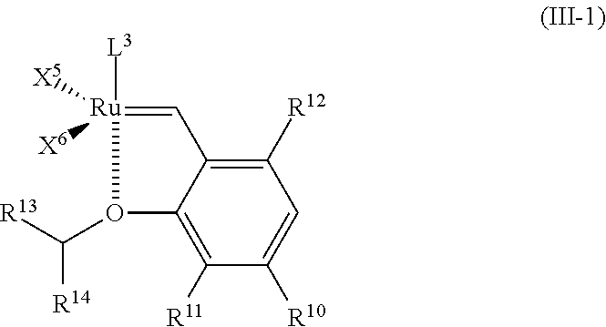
C1=[Ru]([L3])([X6])([X5])O(C([R13])[R14])C2=C([R11])C([R10])=CC([R12])=C12
